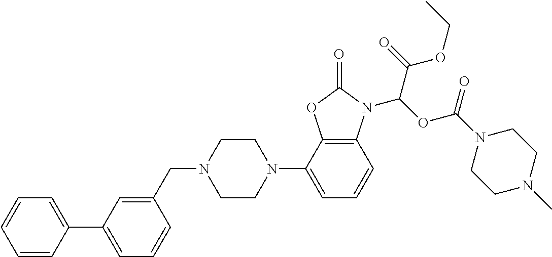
C1=CC(C2=CC=CC(CN3CCN(C4=CC=CC5=C4OC(=O)N5C(OC(N4CCN(C)CC4)=O)C(=O)OCC)CC3)=C2)=CC=C1
